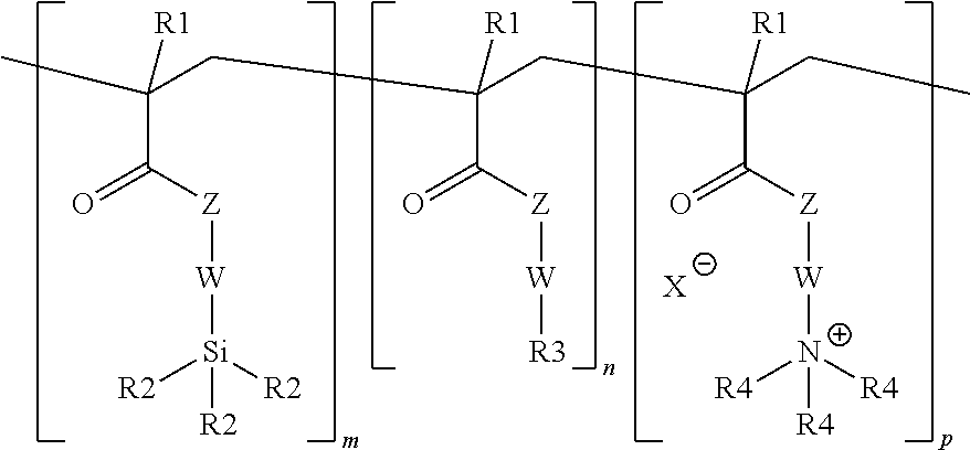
CC(CC(CC(CC)(C([Z][W][N+]([R4])([R4])[R4])=O)[R1])(C([Z][W][R3])=O)[R1])(C([Z][W][Si]([R2])([R2])[R2])=O)[R1].[X]
